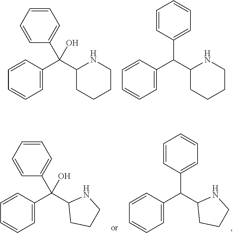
C1(C(C2CCCCN2)(C2=CC=CC=C2)O)=CC=CC=C1.C1(C(C2CCCCN2)C2=CC=CC=C2)=CC=CC=C1.C1(C(C2CCCN2)(C2=CC=CC=C2)O)=CC=CC=C1.C1(C(C2CCCN2)C2=CC=CC=C2)=CC=CC=C1
